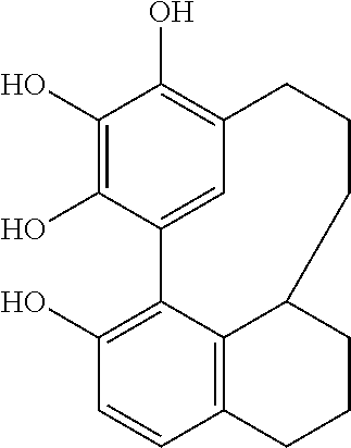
C1(O)=C(O)C2=CC(=C1O)CCCC1C3=C(C=CC(O)=C23)CCC1
